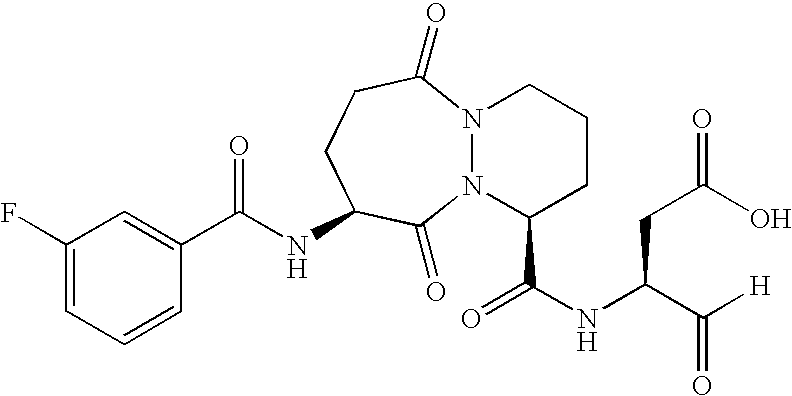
C(NC1CCC(=O)N2N(C1=O)C(C(NC(C([H])=O)CC(O)=O)=O)CCC2)(=O)C1=CC(F)=CC=C1
